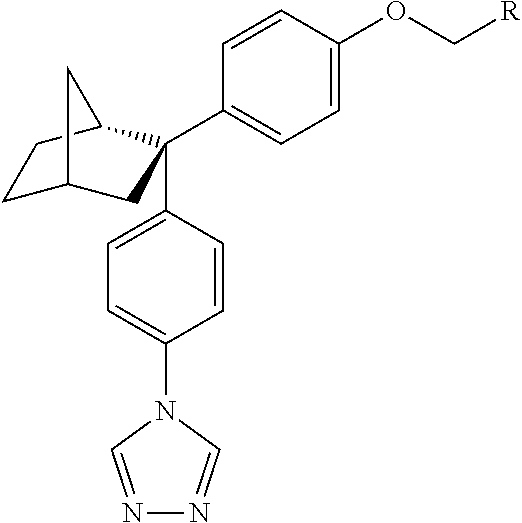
C1C2CC(C3=CC=C(OC[R])C=C3)(C3=CC=C(N4C=NN=C4)C=C3)C(C1)C2
